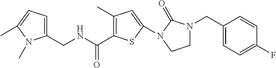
C(NCC1=CC=C(C)N1C)(=O)C1=C(C)C=C(N2C(=O)N(CC3=CC=C(F)C=C3)CC2)S1
